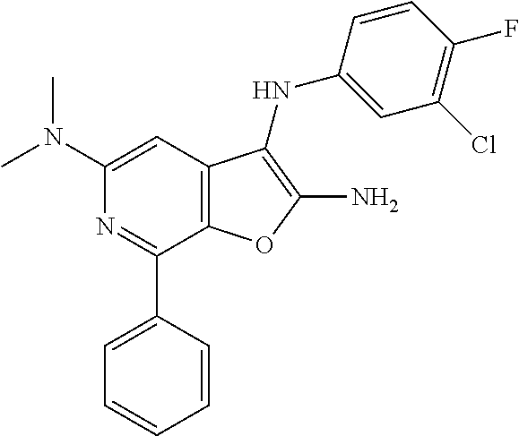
C1(N(C)C)=CC2=C(C(C3=CC=CC=C3)=N1)OC(N)=C2NC1=CC(Cl)=C(F)C=C1
